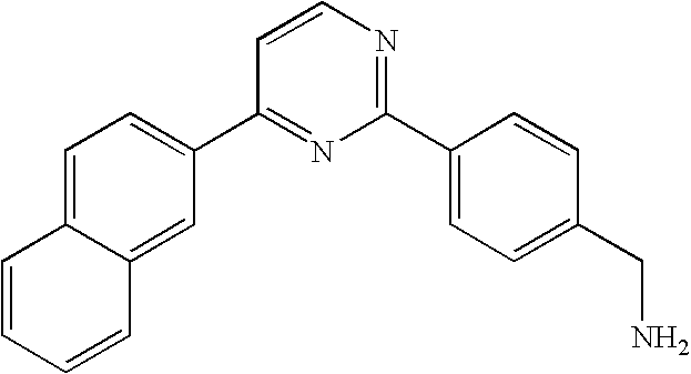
C1=C2C(=CC(C3=NC(C4=CC=C(CN)C=C4)=NC=C3)=C1)C=CC=C2
